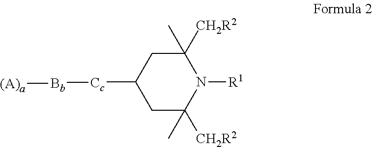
C1([Cc][Bb][(A)a])CC([CH2R2])(C)N([R1])C([CH2R2])(C)C1
